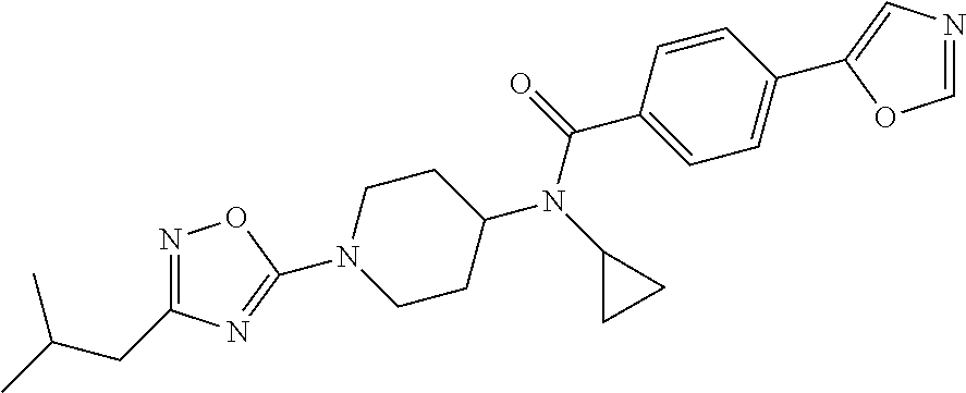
C1CC(N(C(C2=CC=C(C3=CN=CO3)C=C2)=O)C2CC2)CCN1C1=NC(CC(C)C)=NO1
